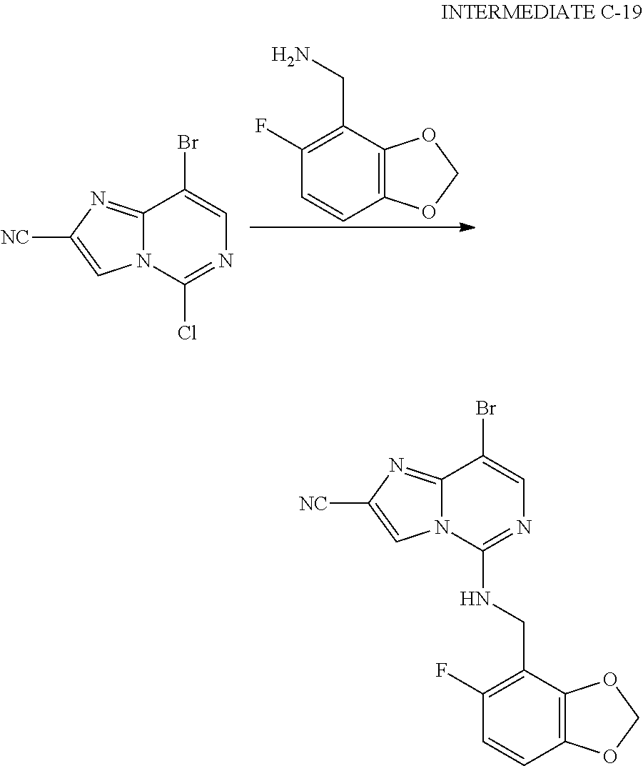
C1(F)=C(CN)C2=C(C=C1)OCO2.C12=NC([NC])=CN1C(Cl)=NC=C2Br.C12=NC([NC])=CN1C(NCC1=C(F)C=CC3=C1OCO3)=NC=C2Br
